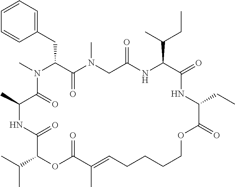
C1=CC=C(CC2C(=O)N(C)CC(=O)NC(C(C)CC)C(=O)NC(CC)C(=O)OCCCCC=C(C)C(=O)OC(C(C)C)C(=O)NC(C)C(=O)N2C)C=C1
